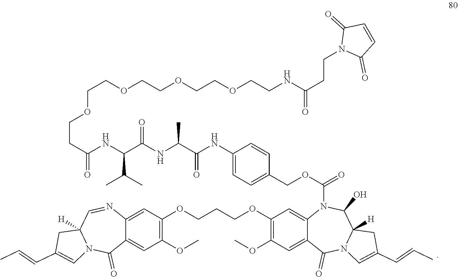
C12=CC(OCCCOC3=C(OC)C=C4C(=C3)N(C(OCC3=CC=C(NC(C(NC(C(NC(CCOCCOCCOCCOCCNC(CCN5C(=O)C=CC5=O)=O)=O)C(C)C)=O)C)=O)C=C3)=O)C(O)C3([H])N(C4=O)C=C(C=CC)C3)=C(OC)C=C1C(=O)N1C([H])(C=N2)CC(C=CC)=C1
